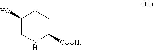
C1(O)CNC([COOH])CC1
